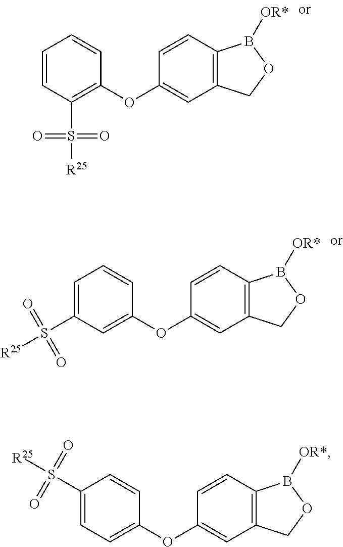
C1=CC(S(=O)(=O)[R25])=C(OC2=CC3=C(C=C2)B([OR*])OC3)C=C1.C1(S(=O)(=O)[R25])=CC=CC(OC2=CC3=C(C=C2)B([OR*])OC3)=C1.C1=C(S([R25])(=O)=O)C=CC(OC2=CC3=C(C=C2)B([OR*])OC3)=C1
